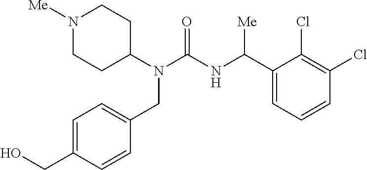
N1([Me])CCC(N(C(=O)NC(C2=CC=CC(Cl)=C2Cl)[Me])CC2=CC=C(CO)C=C2)CC1
